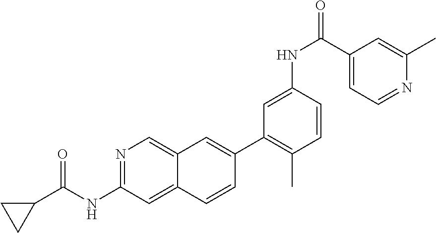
C1(C2=CC3=CN=C(NC(=O)C4CC4)C=C3C=C2)=C(C)C=CC(NC(C2=CC=NC(C)=C2)=O)=C1
